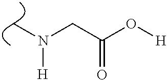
C(C(O[H])=O)N(C)[H]
